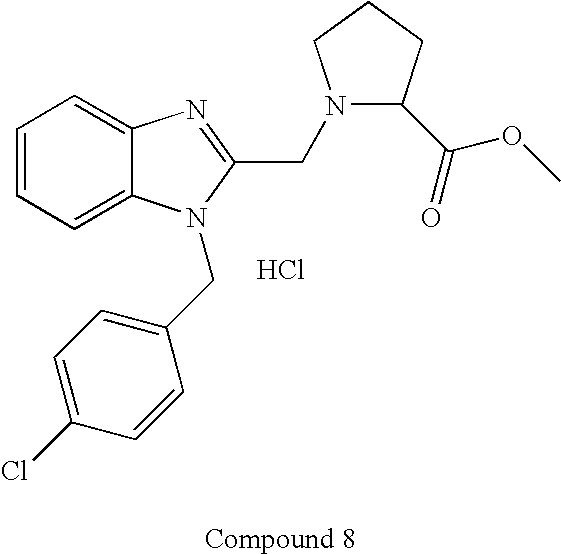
C1=CC=C2C(=C1)N=C(CN1C(C(OC)=O)CCC1)N2CC1=CC=C(Cl)C=C1.Cl
